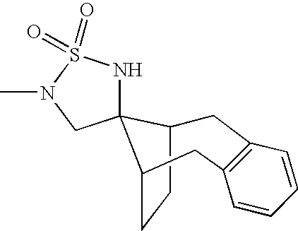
C1C2CCC(C23NS(=O)(=O)N(C)C3)CC2=C1C=CC=C2
